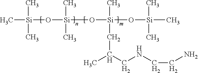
C[Si](C)(C)O[Si](O[Si](C)(CC(CNCCN)C)O[Si](C)(C)C)(C)C
